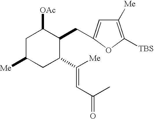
C1([Me])=C([TBS])OC(CC2C([OAc])CC([Me])CC2C([Me])=CC(C)=O)=C1
